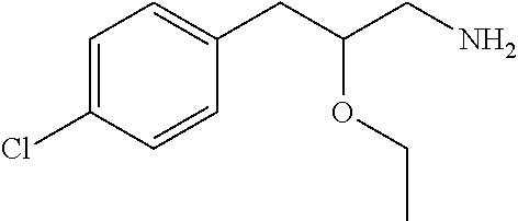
C1=C(Cl)C=CC(CC(CN)OCC)=C1
